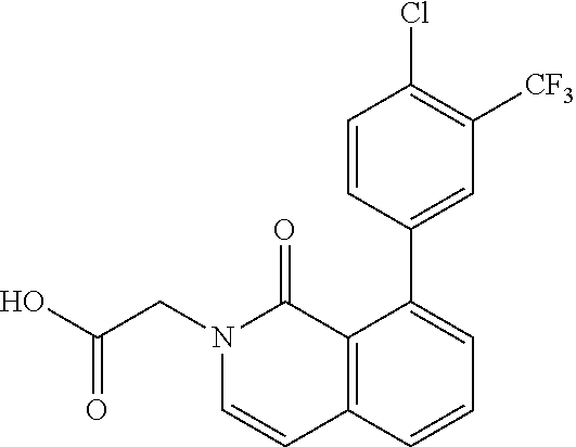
C12=C(C=CC=C1C1=CC([CF3])=C(Cl)C=C1)C=CN(CC(=O)O)C2=O
